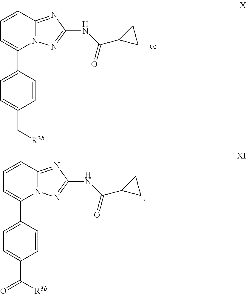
C1(C2=CC=C(C[R3b])C=C2)=CC=CC2=NC(NC(C3CC3)=O)=NN12.C1(C2=CC=C(C([R3b])=O)C=C2)=CC=CC2=NC(NC(C3CC3)=O)=NN12
